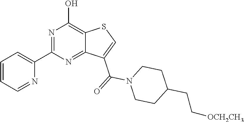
N1=C(C2=CC=CC=N2)N=C2C(=C1O)SC=C2C(=O)N1CCC(CC[OCH2CH3])CC1
